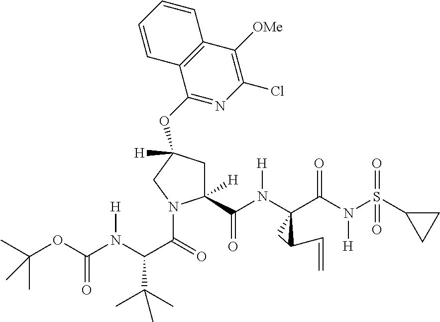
C12=C(C([OMe])=C(Cl)N=C1OC1([H])CC([H])(C(N([H])C3(C(N(S(=O)(=O)C4CC4)[H])=O)CC3C=C)=O)N(C(=O)C(N(C(OC(C)(C)C)=O)[H])C(C)(C)C)C1)C=CC=C2
